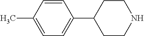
C1=C(C)C=CC(C2CCNCC2)=C1
